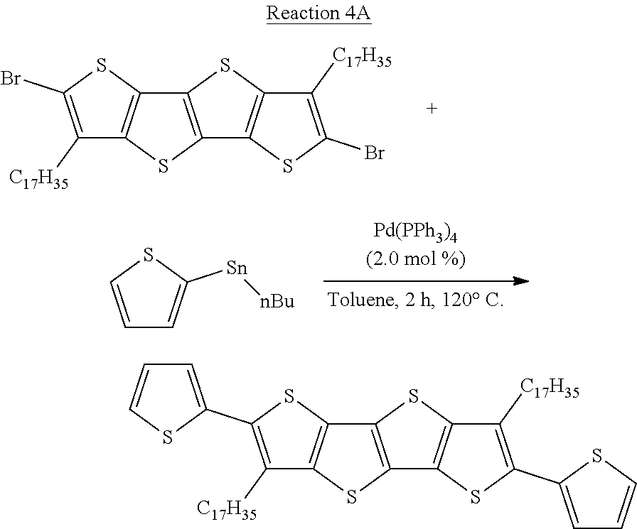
C1([C17H35])=C(Br)SC2=C1SC1=C2SC2=C1SC(Br)=C2[C17H35].[Pd(PPh3)4(2.0 mol %)].C1=CSC([Sn][nBu])=C1.C1([C17H35])=C(C2=CC=CS2)SC2=C1SC1=C2SC2=C1SC(C1=CC=CS1)=C2[C17H35]
